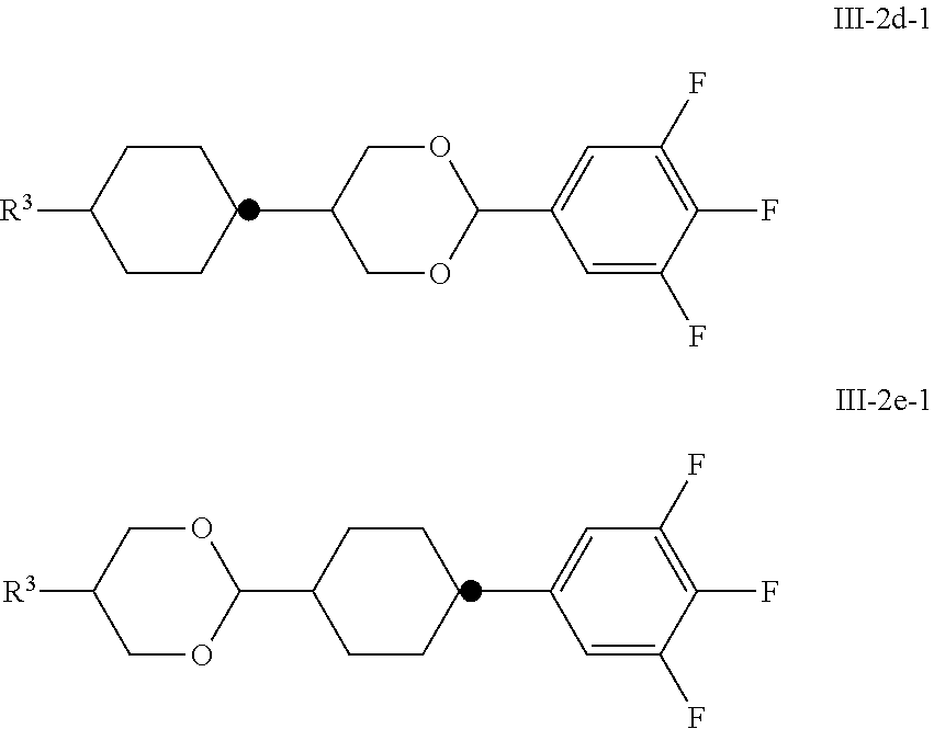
C1CCCCC1[R3].C1=C(F)C(F)=C(F)C=C1C1OCC(C)CO1.C1CCCCC1C1OCC([R3])CO1.C1=C(F)C(F)=C(F)C=C1C
